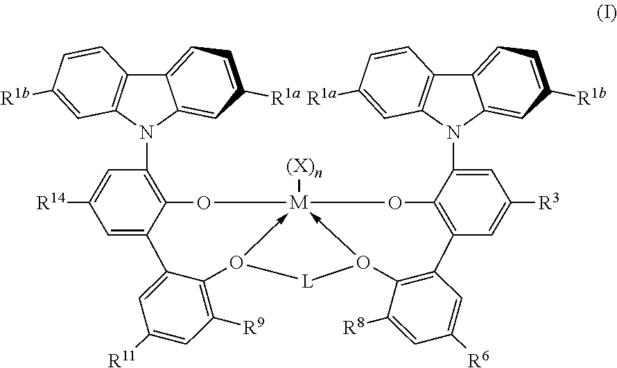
C1=C([R14])C=C2C(=C1N1C3=C(C4=CC=C([R1a])C=C41)C=CC([R1b])=C3)O[M]13([(X)n])-O(C4=C([R9])C=C([R11])C=C24)[L]O->1C1=C(C2=C(O3)C(N3C4=C(C5=CC=C([R1b])C=C53)C=CC([R1a])=C4)=CC([R3])=C2)C=C([R6])C=C1[R8]
